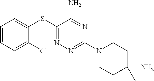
C1=CC=C(Cl)C(SC2=NN=C(N3CCC(N)(C)CC3)N=C2N)=C1
